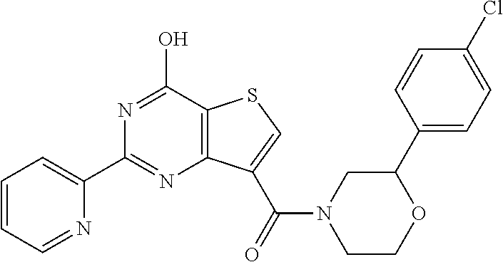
N1=C(O)C2=C(N=C1C1=CC=CC=N1)C(C(=O)N1CCOC(C3=CC=C(Cl)C=C3)C1)=CS2
